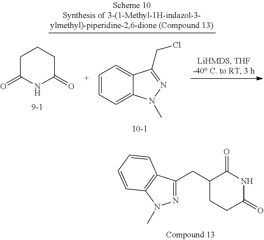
C1(=O)NC(=O)CCC1CC1=NN(C)C2=C1C=CC=C2.C1(=O)CCCC(=O)N1.C1=CC=C2C(=C1)C(CCl)=NN2C
